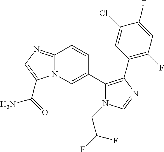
C12=NC=C(C(=O)N)N1C=C(C1=C(C3=C(F)C=C(F)C(Cl)=C3)N=CN1CC(F)F)C=C2
